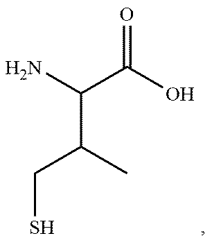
C(C(CS)C)(C(O)=O)N
